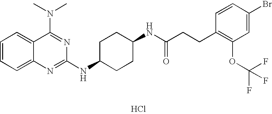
Cl.C1=CC=C2C(=C1)C(N(C)C)=NC(NC1CCC(NC(CCC3=C(OC(F)(F)F)C=C(Br)C=C3)=O)CC1)=N2
